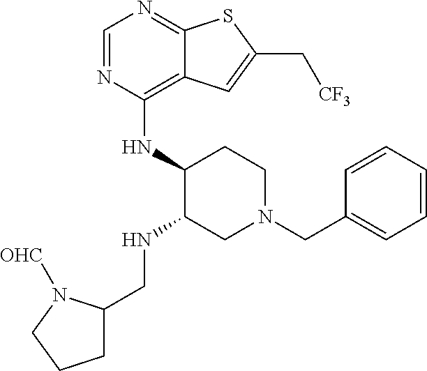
C1=NC(NC2C(NCC3CCCN3[OHC])CN(CC3=CC=CC=C3)CC2)=C2C(=N1)SC(C[CF3])=C2
